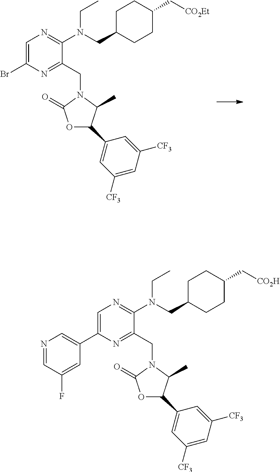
C1=C(Br)N=C(CN2C(C)C(C3=CC([CF3])=CC([CF3])=C3)OC2=O)C(N(CC)CC2CCC(C[CO2Et])CC2)=N1.C1=C(C2=CN=CC(F)=C2)N=C(CN2C(C)C(C3=CC([CF3])=CC([CF3])=C3)OC2=O)C(N(CC)CC2CCC(C[CO2H])CC2)=N1
